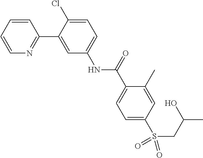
C1=CC=CN=C1C1=CC(NC(C2=CC=C(S(=O)(=O)CC(C)O)C=C2C)=O)=CC=C1Cl
